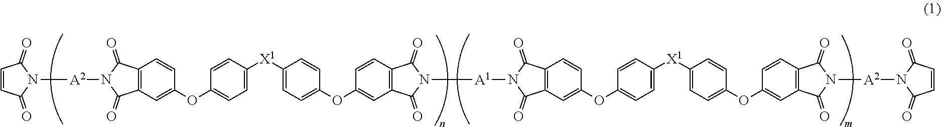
C1=CC(=O)N([A2]N2C(=O)C3=C(C2=O)C=CC(OC2=CC=C([X1]C4=CC=C(OC5=CC6=C(C=C5)C(=O)N([A1]N5C(=O)C7=C(C5=O)C=CC(OC5=CC=C([X1]C8=CC=C(OC9=CC%10=C(C=C9)C(=O)N([A2]N9C(=O)C=CC9=O)C%10=O)C=C8)C=C5)=C7)C6=O)C=C4)C=C2)=C3)C1=O
